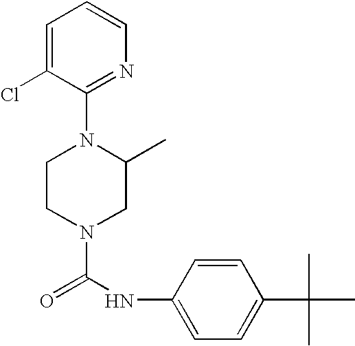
N1(C(NC2=CC=C(C(C)(C)C)C=C2)=O)CC(C)N(C2=NC=CC=C2Cl)CC1
